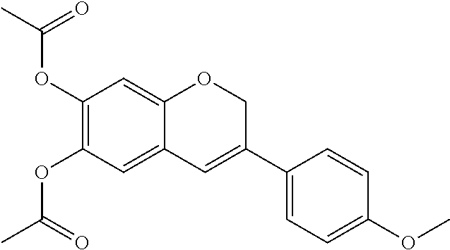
C1(OC(C)=O)=C(OC(C)=O)C=C2C(=C1)OCC(C1=CC=C(OC)C=C1)=C2
